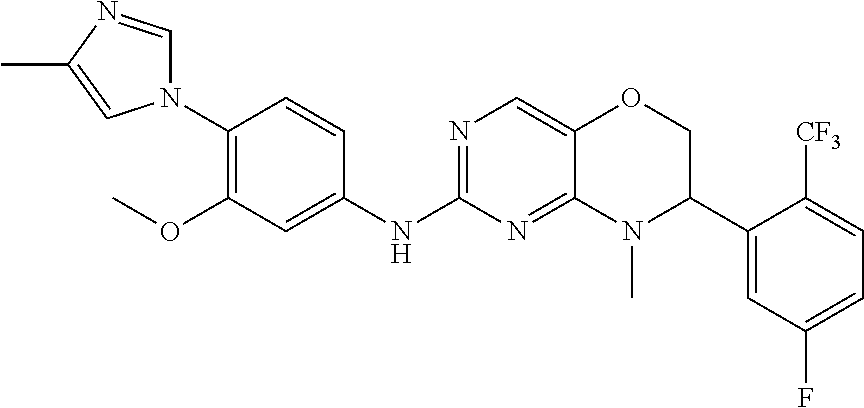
N1(C2=C(OC)C=C(NC3=NC=C4C(=N3)N(C)C(C3=CC(F)=CC=C3[CF3])CO4)C=C2)C=NC(C)=C1
